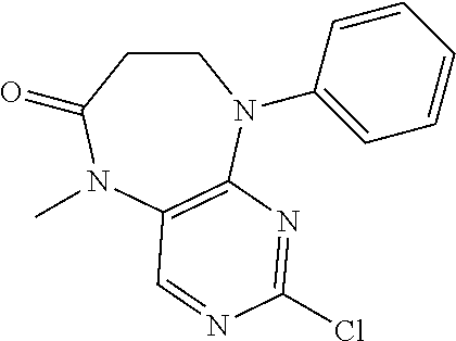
C1CC(=O)N(C)C2=C(N1C1=CC=CC=C1)N=C(Cl)N=C2
